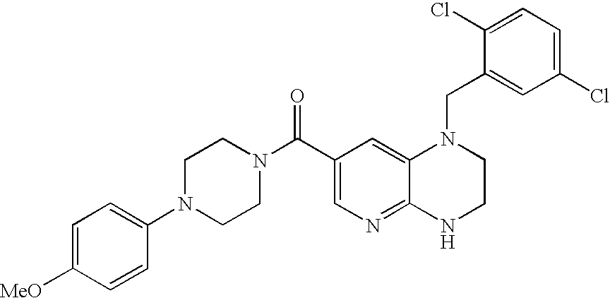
C12=NC=C(C(N3CCN(C4=CC=C([MeO])C=C4)CC3)=O)C=C1N(CC1=CC(Cl)=CC=C1Cl)CCN2
